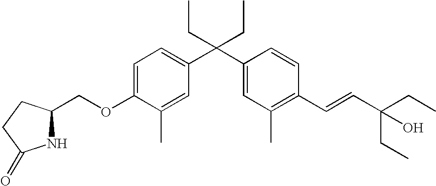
C1=C(OCC2NC(=O)CC2)C(C)=CC(C(C2=CC(C)=C(C=CC(CC)(CC)O)C=C2)(CC)CC)=C1
